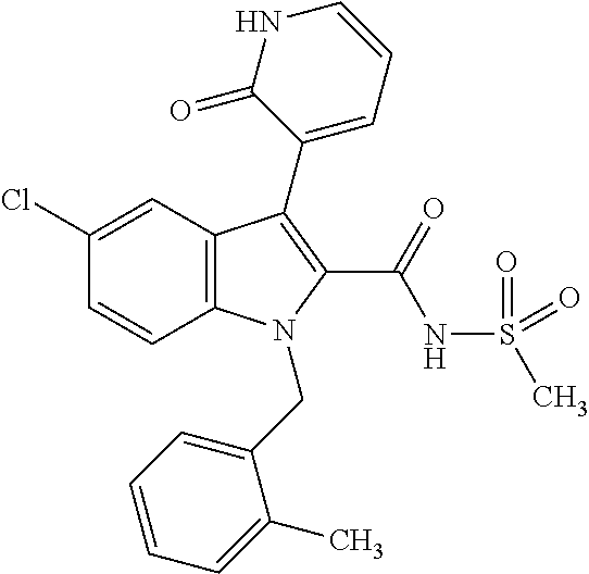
C1(Cl)=CC2=C(C=C1)N(CC1=CC=CC=C1C)C(C(=O)NS(C)(=O)=O)=C2C1=CC=CNC1=O
